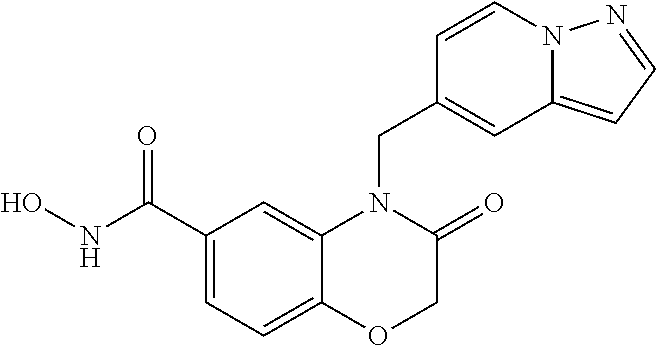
C1(C(NO)=O)=CC=C2C(=C1)N(CC1=CC3=CC=NN3C=C1)C(=O)CO2
